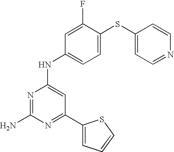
C1=C(SC2=CC=NC=C2)C(F)=CC(NC2=CC(C3=CC=CS3)=NC(N)=N2)=C1
